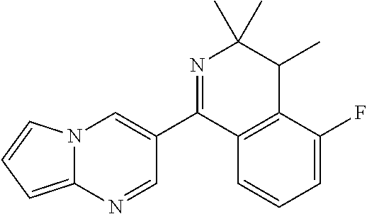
N12C(=CC=C1)N=CC(C1=NC(C)(C)C(C)C3=C1C=CC=C3F)=C2
